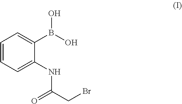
C1=CC=C(NC(CBr)=O)C(B(O)O)=C1
